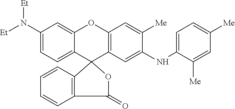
C1(N([Et])[Et])=CC=C2C(=C1)OC1=C(C=C(NC3=CC=C([Me])C=C3[Me])C([Me])=C1)C21C2=C(C=CC=C2)C(=O)O1
